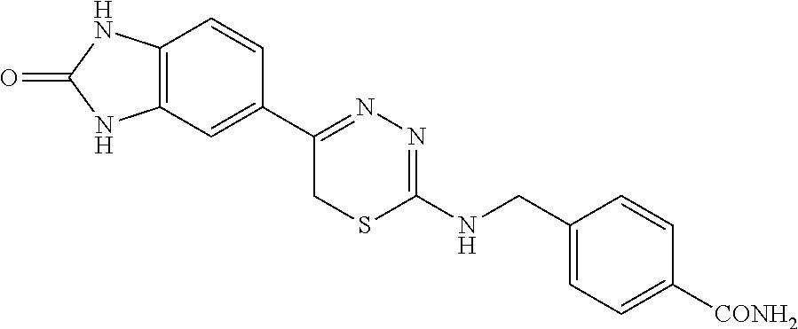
C12=C(C=C(C3=NN=C(NCC4=CC=C([CONH2])C=C4)SC3)C=C1)NC(=O)N2
